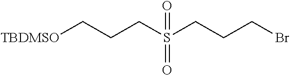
[TBDMSO]CCCS(CCCBr)(=O)=O
